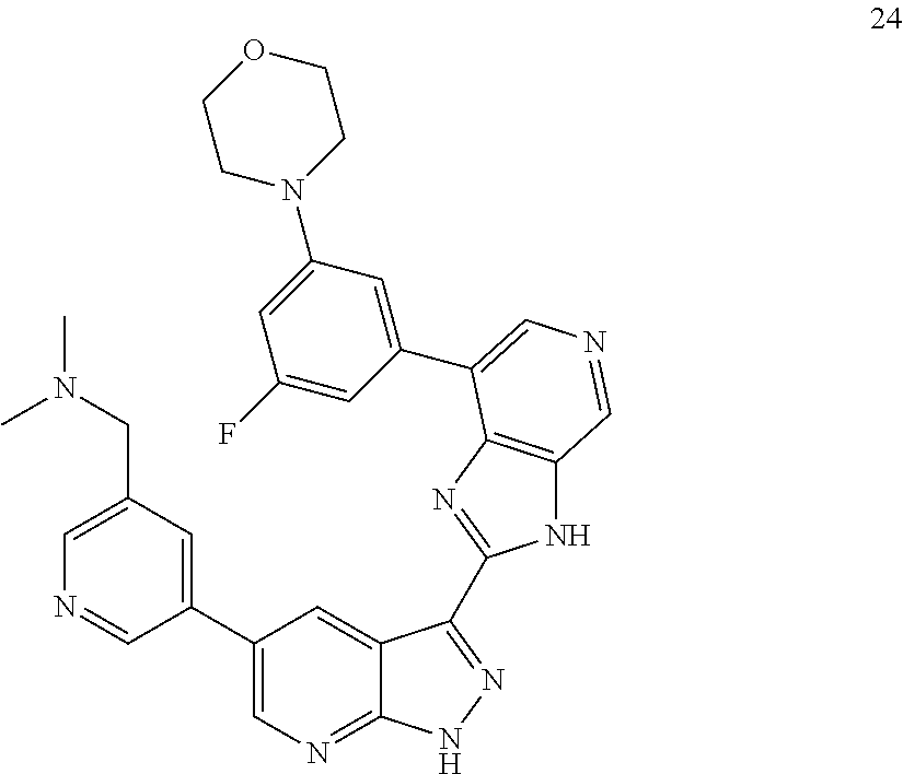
C1(C2=CN=C3C(=C2)C(C2=NC4=C(N2)C=NC=C4C2=CC(N4CCOCC4)=CC(F)=C2)=NN3)=CC(CN(C)C)=CN=C1
